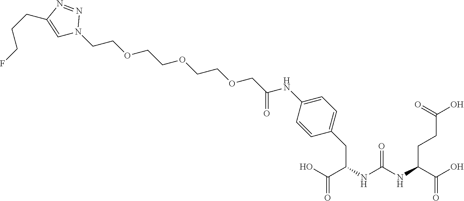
OC(C(NC(NC(C(O)=O)CCC(O)=O)=O)CC1=CC=C(NC(COCCOCCOCCN2C=C(CCCF)N=N2)=O)C=C1)=O
